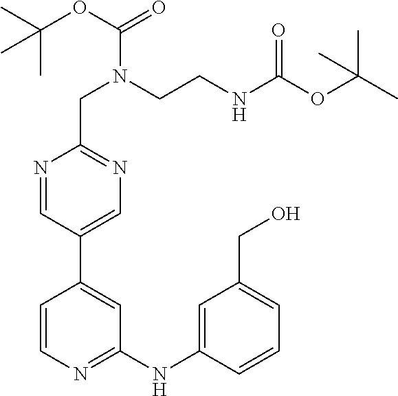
N1=CC(C2=CC(NC3=CC(CO)=CC=C3)=NC=C2)=CN=C1CN(CCNC(OC(C)(C)C)=O)C(OC(C)(C)C)=O
